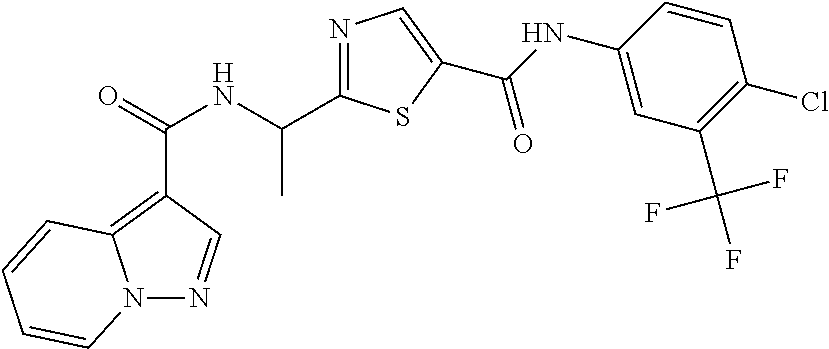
N(C(=O)C1=C2N(N=C1)C=CC=C2)C(C)C1=NC=C(C(NC2=CC(C(F)(F)F)=C(Cl)C=C2)=O)S1
